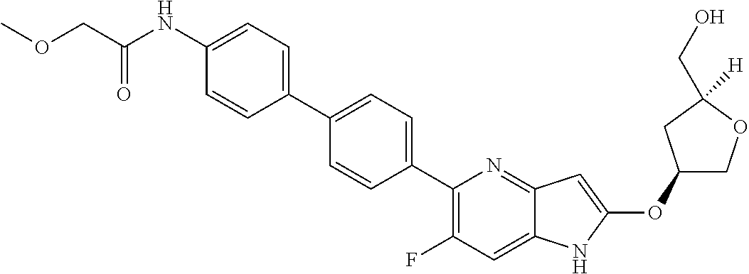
C1(OC2=CC3=NC(C4=CC=C(C5=CC=C(NC(COC)=O)C=C5)C=C4)=C(F)C=C3N2)COC([H])(CO)C1
